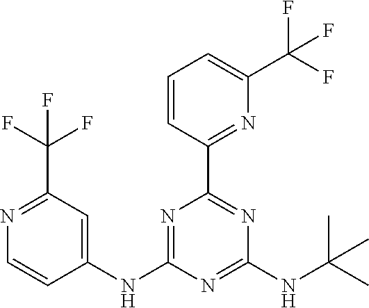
C1(NC2=NC(C3=NC(C(F)(F)F)=CC=C3)=NC(NC(C)(C)C)=N2)=CC(C(F)(F)F)=NC=C1
